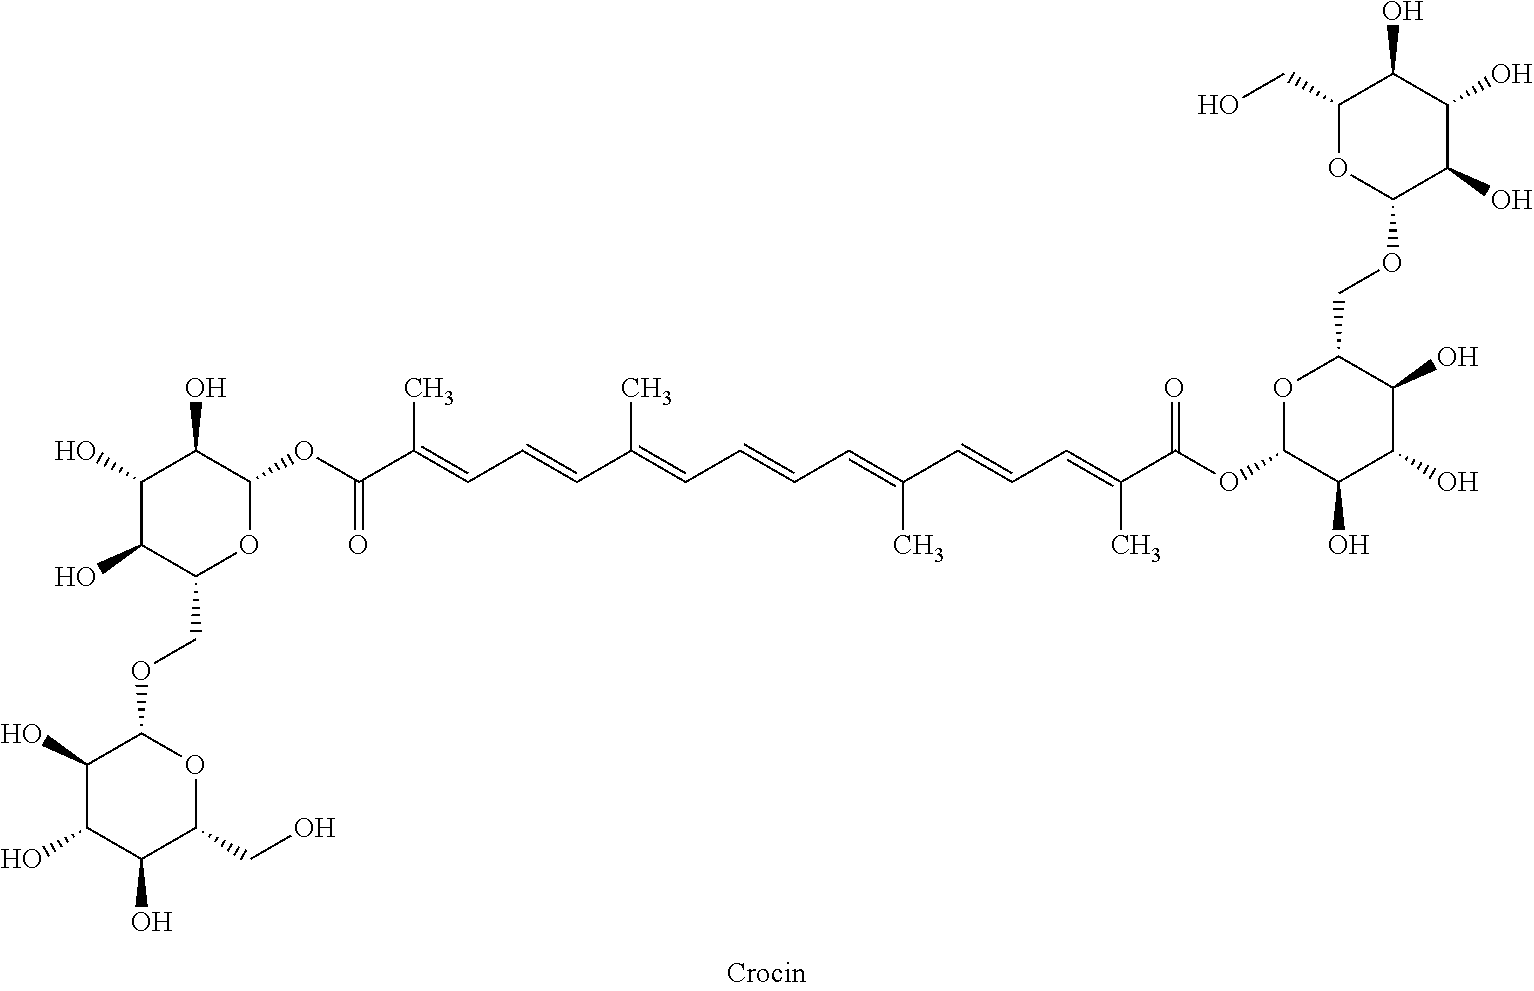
C1(OC(C(=CC=CC(=CC=CC=C(C=CC=C(C(OC2C(O)C(O)C(O)C(COC3C(O)C(O)C(O)C(CO)O3)O2)=O)C)C)C)C)=O)C(O)C(O)C(O)C(COC2C(O)C(O)C(O)C(CO)O2)O1
